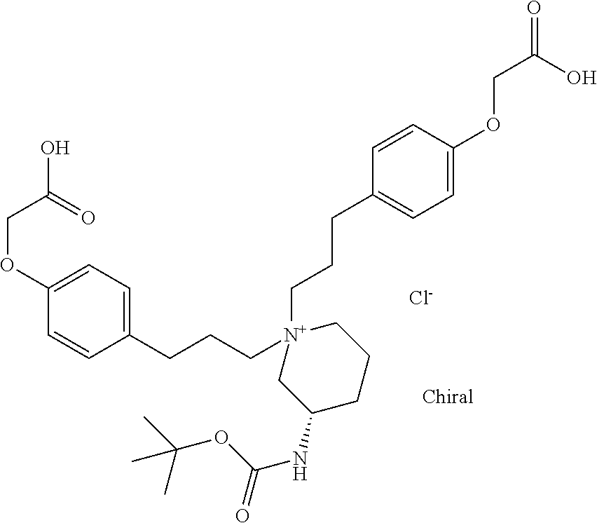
C1(CCC[N+]2(CCCC3=CC=C(OCC(=O)O)C=C3)CC(NC(OC(C)(C)C)=O)CCC2)=CC=C(OCC(=O)O)C=C1.[Cl-]
